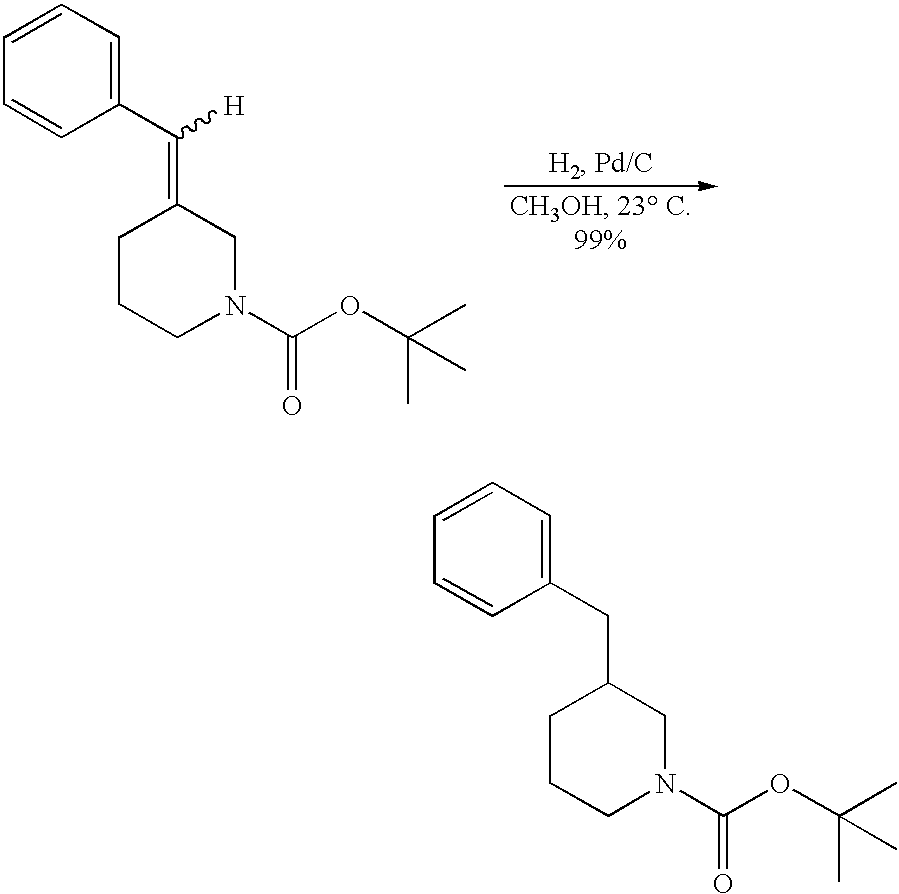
C1CCN(C(OC(C)(C)C)=O)CC1=C([H])C1=CC=CC=C1.C1CCN(C(OC(C)(C)C)=O)CC1CC1=CC=CC=C1
